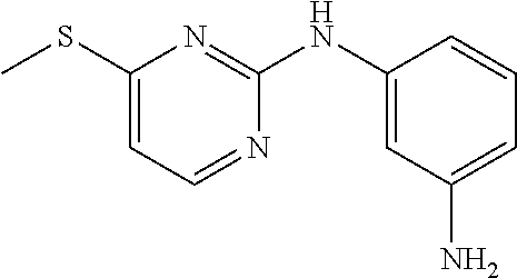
CSC1=CC=NC(NC2=CC(N)=CC=C2)=N1
